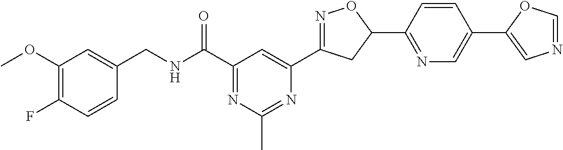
C1=CC(F)=C(OC)C=C1CNC(C1=NC(C)=NC(C2=NOC(C3=NC=C(C4=CN=CO4)C=C3)C2)=C1)=O
